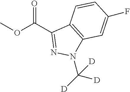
O(C(C1=NN(C([D])([D])[D])C2=C1C=CC(F)=C2)=O)C
